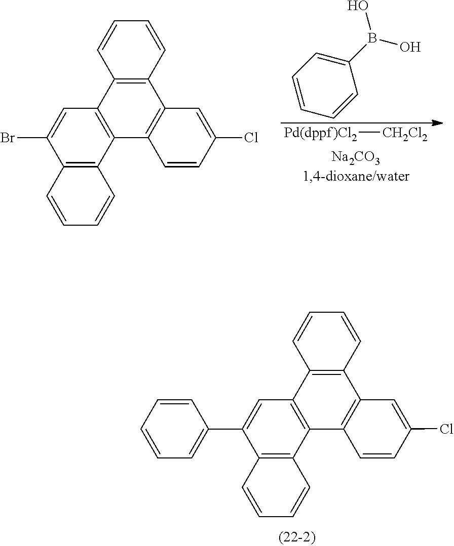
C1=CC2=C(C=C1Cl)C1=C(C3=C2C2=C(C(Br)=C3)C=CC=C2)C=CC=C1.[Pd(dppf)Cl2][CH2Cl2].C1=CC=CC(B(O)O)=C1.C1=CC2=C(C=C1Cl)C1=C(C3=C2C2=C(C(C4=CC=CC=C4)=C3)C=CC=C2)C=CC=C1
